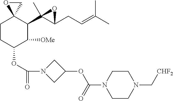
C1CC(OC(=O)N2CC(OC(N3CCN(C[CHF2])CC3)=O)C2)C([OMe])C(C2(C)C(CC=C(C)C)O2)C12CO2
